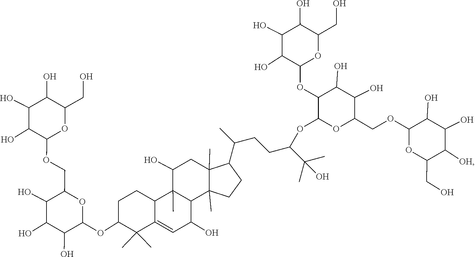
OC1C(OCC2C(O)C(O)C(O)C(OC3C(C)(C)C4=CC(O)C5C(C)(C4CC3)C(O)CC3(C)C(C(CCC(OC4C(OC6C(O)C(O)C(O)C(CO)O6)C(O)C(O)C(COC6OC(CO)C([OH])C(O)C6O)O4)C(C)(C)O)C)CCC53C)O2)OC(CO)C(O)C1O
